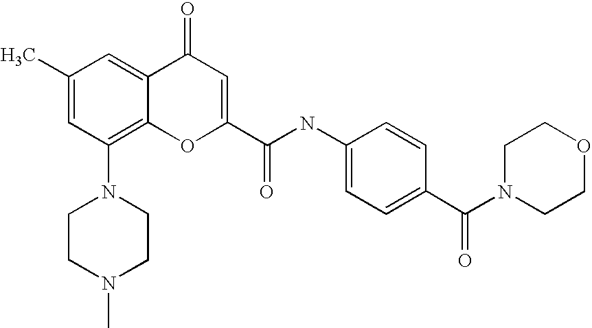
C1CN(C)CCN1C1=C2C(=CC(C)=C1)C(=O)C=C(C(=O)NC1=CC=C(C(N3CCOCC3)=O)C=C1)O2
